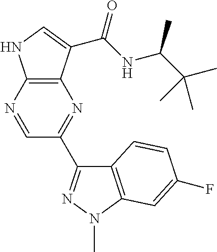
C12=C(N=CC(C3=NN(C)C4=C3C=CC(F)=C4)=N1)NC=C2C(NC(C(C)(C)C)C)=O
